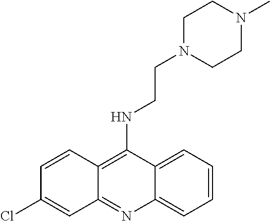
C12=C(NCCN3CCN(C)CC3)C3=CC=CC=C3N=C1C=C(Cl)C=C2
